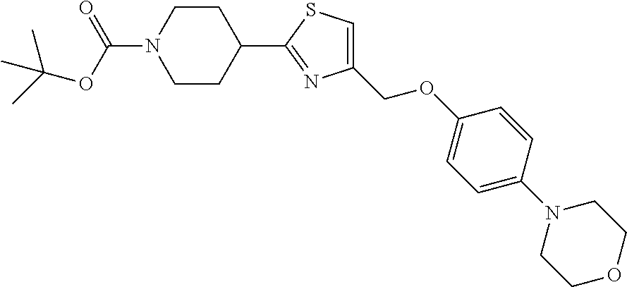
C1(COC2=CC=C(N3CCOCC3)C=C2)=CSC(C2CCN(C(OC(C)(C)C)=O)CC2)=N1
